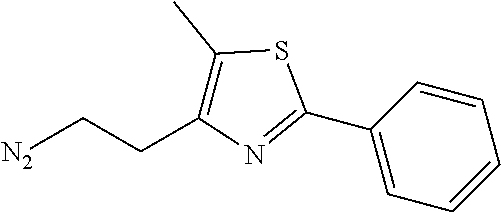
C1=CC(C2=NC(CC[N2])=C(C)S2)=CC=C1
